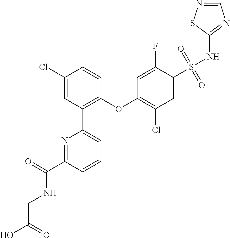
C1(Cl)=CC(C2=CC=CC(C(=O)NCC(O)=O)=N2)=C(OC2=C(Cl)C=C(S(NC3=NC=NS3)(=O)=O)C(F)=C2)C=C1
